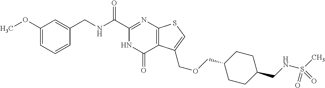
C1=CC=C(OC)C=C1CNC(C1=NC2=C(C(=O)N1)C(COCC1CCC(CNS(C)(=O)=O)CC1)=CS2)=O
